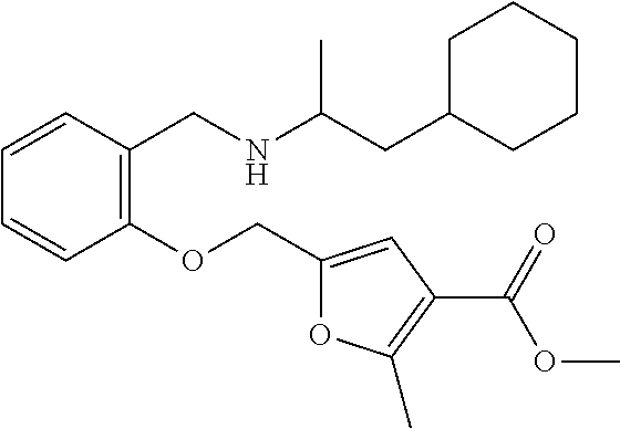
C1=CC=CC(OCC2=CC(C(=O)OC)=C(C)O2)=C1CNC(CC1CCCCC1)C
